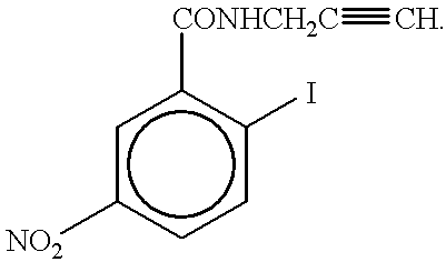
c1c([NO2])ccc(I)c1[CONHCH2C]#C
